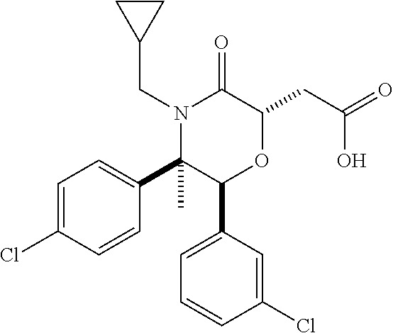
C1=C(Cl)C=CC(C2(C)C(C3=CC=CC(Cl)=C3)OC(CC(=O)O)C(=O)N2CC2CC2)=C1
